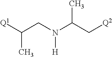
CC(C[Q2])N(CC([Q1])C)[H]
